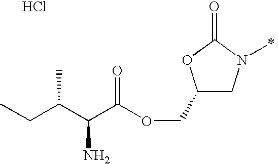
C1(COC(C(C(CC)C)N)=O)CN(C)C(=O)O1.Cl
